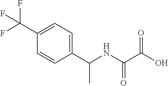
C1(C(NC(=O)C(=O)O)C)=CC=C(C(F)(F)F)C=C1
